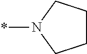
C1CCN(*)C1
